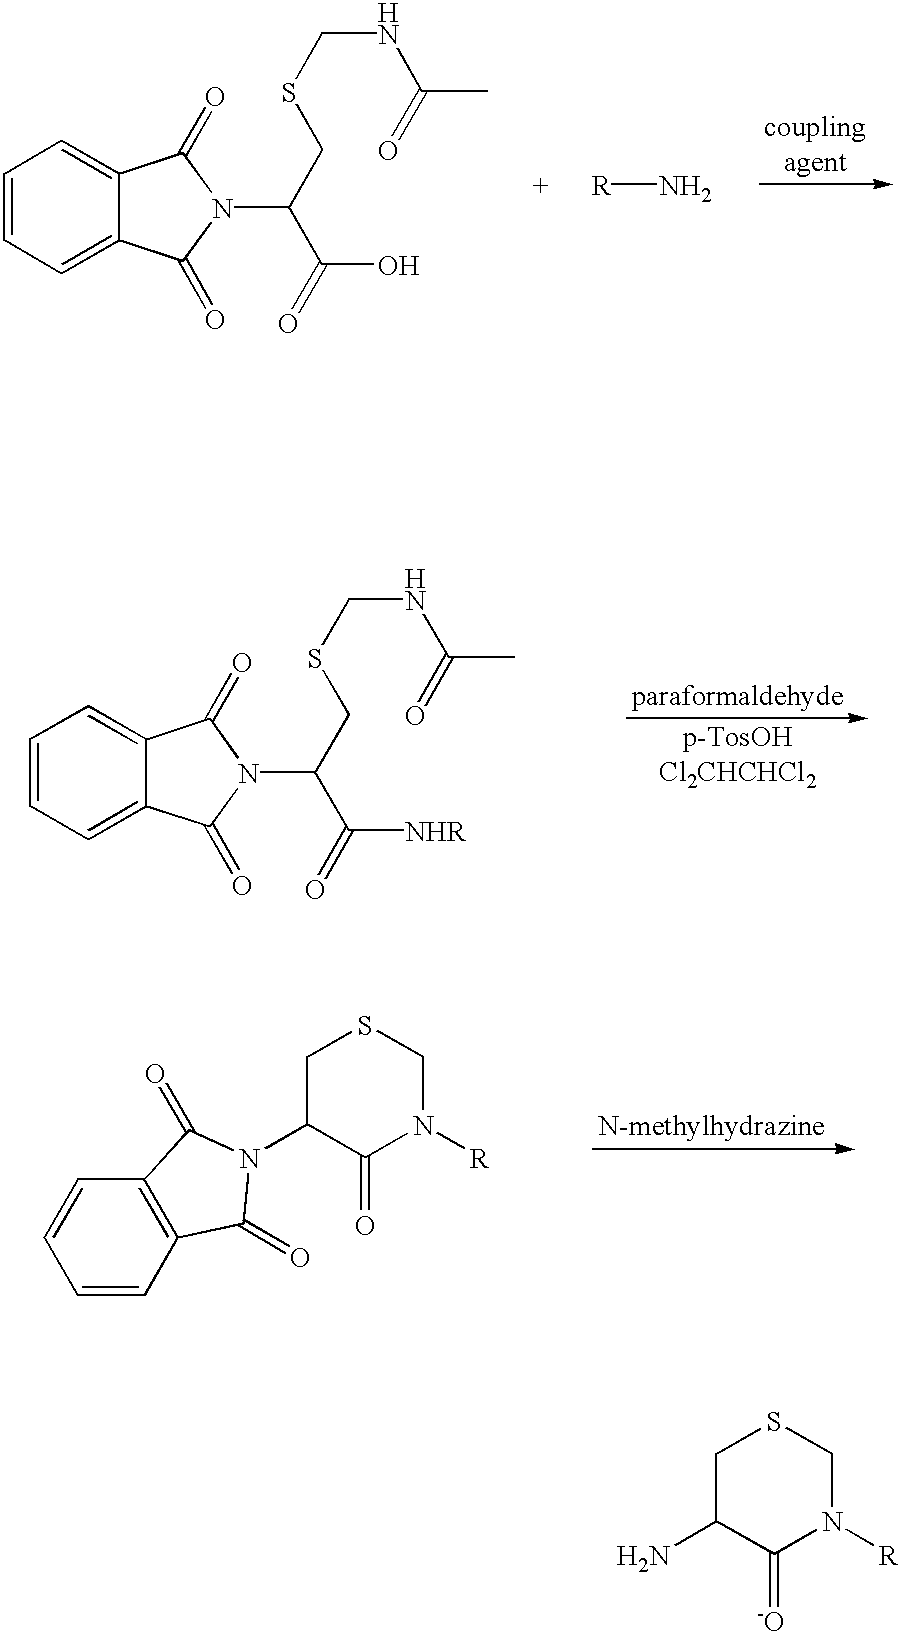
NC1C(=[-O])N([R])CSC1.C1=CC=C2C(=C1)C(=O)N(C(C(O)=O)CSCNC(=O)C)C2=O.[R]N.C1=CC=C2C(=C1)C(=O)N(C(C([NHR])=O)CSCNC(=O)C)C2=O.C1=CC2=C(C=C1)C(=O)N(C1C(=O)N([R])CSC1)C2=O
